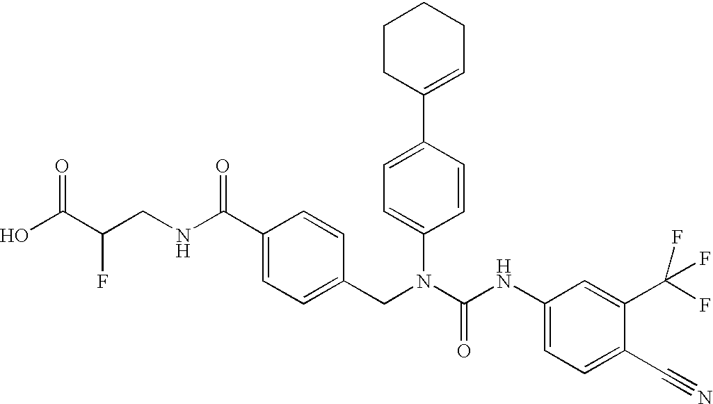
OC(C(CNC(C1=CC=C(CN(C(NC2=CC=C(C#N)C(C(F)(F)F)=C2)=O)C2=CC=C(C3=CCCCC3)C=C2)C=C1)=O)F)=O
